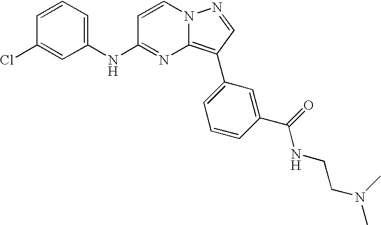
C1(NC2=NC3=C(C4=CC=CC(C(=O)NCCN(C)C)=C4)C=NN3C=C2)=CC=CC(Cl)=C1
